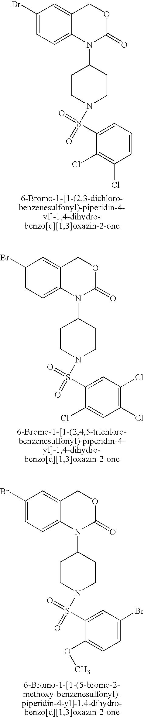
C1(Br)=CC=C2C(=C1)COC(=O)N2C1CCN(S(C2=CC=CC(Cl)=C2Cl)(=O)=O)CC1.C1(Br)=CC=C2C(=C1)COC(=O)N2C1CCN(S(C2=CC(Cl)=C(Cl)C=C2Cl)(=O)=O)CC1.C1(Br)=CC=C2C(=C1)COC(=O)N2C1CCN(S(C2=CC(Br)=CC=C2OC)(=O)=O)CC1
